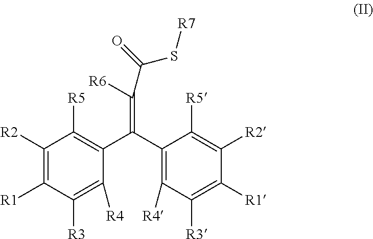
C1([R2])=C([R1])C([R3])=C([R4])C(C(C2=C([R4])C([R3])=C([R1])C([R2])=C2[R5])=C([R6])C(=O)S[R7])=C1[R5]
